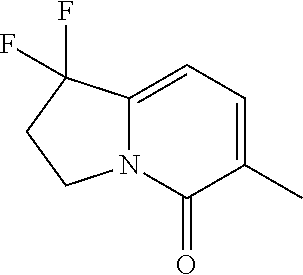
C1=C2N(C(=O)C(C)=C1)CCC2(F)F
